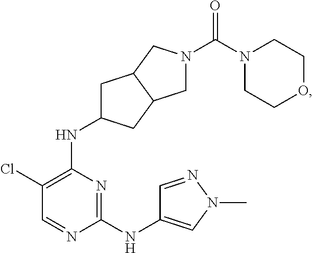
N1=C(NC2=CN(C)N=C2)N=CC(Cl)=C1NC1CC2C(C1)CN(C(N1CCOCC1)=O)C2
